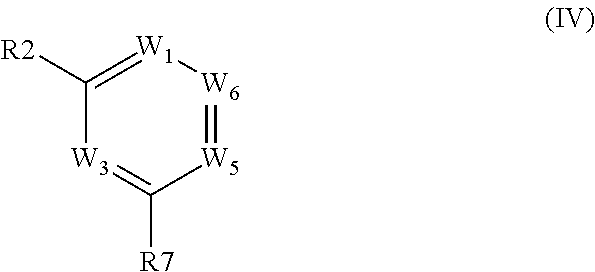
[W5]1=[W6][W1]=C([R2])[W3]=C1[R7]
